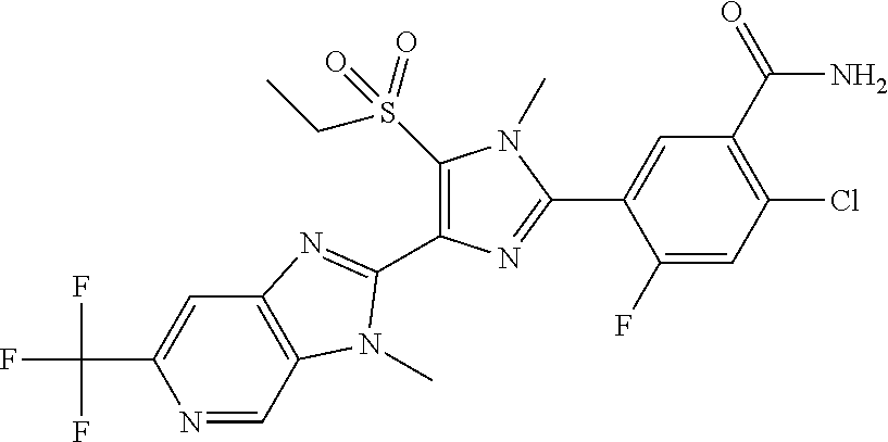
N1=CC2=C(C=C1C(F)(F)F)N=C(C1=C(S(CC)(=O)=O)N(C)C(C3=CC(C(=O)N)=C(Cl)C=C3F)=N1)N2C
